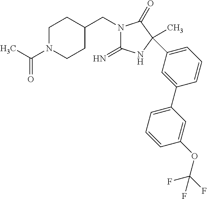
N1(CC2CCN(C(C)=O)CC2)C(=N)NC(C)(C2=CC=CC(C3=CC=CC(OC(F)(F)F)=C3)=C2)C1=O
